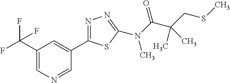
C1(C(F)(F)F)=CN=CC(C2=NN=C(N(C(C(CSC)(C)C)=O)C)S2)=C1
